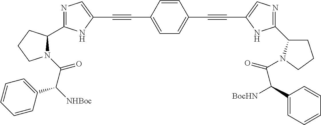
C1=C(C#CC2=CN=C(C3N(C(C([NHBoc])C4=CC=CC=C4)=O)CCC3)N2)C=CC(C#CC2=CN=C(C3CCCN3C(C([BocHN])C3=CC=CC=C3)=O)N2)=C1
